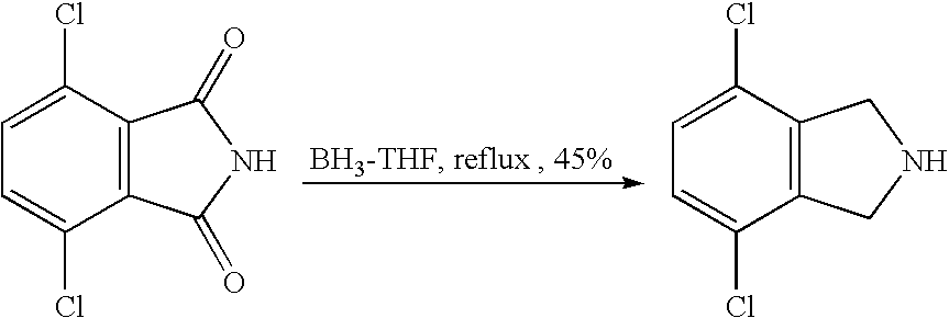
C1=C(Cl)C2=C(C(Cl)=C1)C(=O)NC2=O.C1=C(Cl)C2=C(C(Cl)=C1)CNC2
